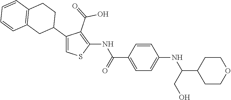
C1(C2CCC3=C(C2)C=CC=C3)=CSC(NC(C2=CC=C(NC(C3CCOCC3)CO)C=C2)=O)=C1C(=O)O
